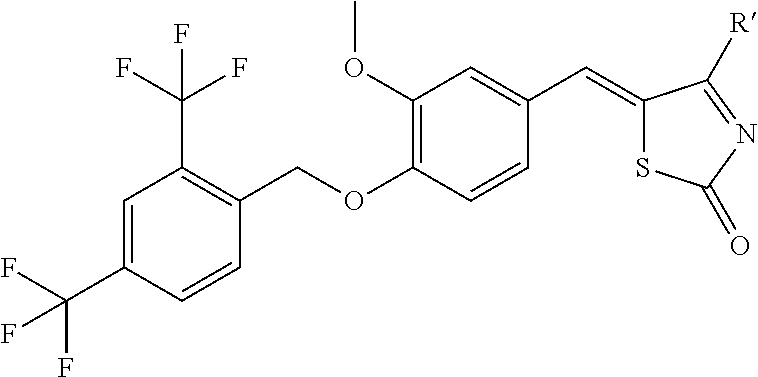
C1=C(C(F)(F)F)C=CC(COC2=C(OC)C=C(C=C3SC(=O)N=C3[R])C=C2)=C1C(F)(F)F
